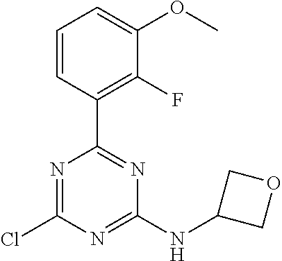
N1=C(Cl)N=C(NC2COC2)N=C1C1=C(F)C(OC)=CC=C1
